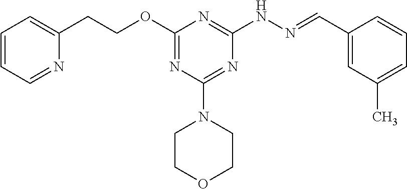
O(C1=NC(N2CCOCC2)=NC(NN=CC2=CC(C)=CC=C2)=N1)CCC1=CC=CC=N1
